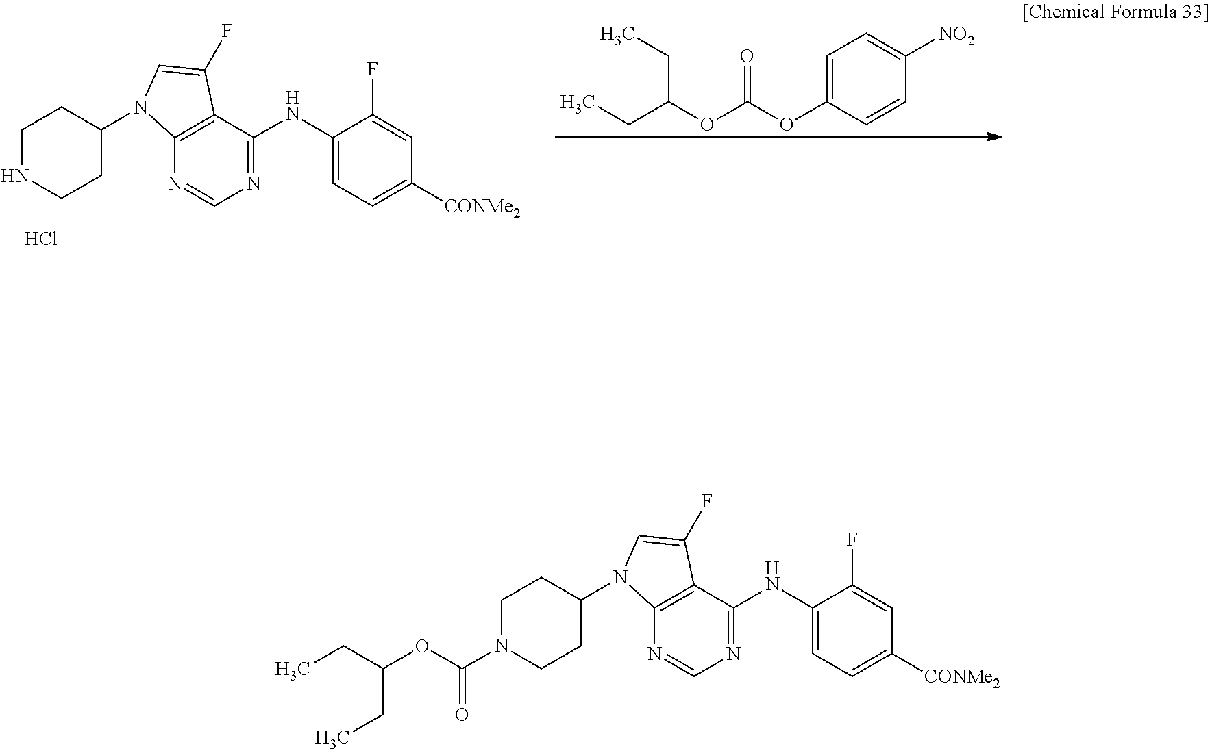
Cl.C(C(OC(OC1=CC=C([NO2])C=C1)=O)CC)C.C12=C(N=CN=C1NC1=CC=C([CONMe2])C=C1F)N(C1CCNCC1)C=C2F.C12=C(N=CN=C1NC1=CC=C([CONMe2])C=C1F)N(C1CCN(C(OC(CC)CC)=O)CC1)C=C2F
